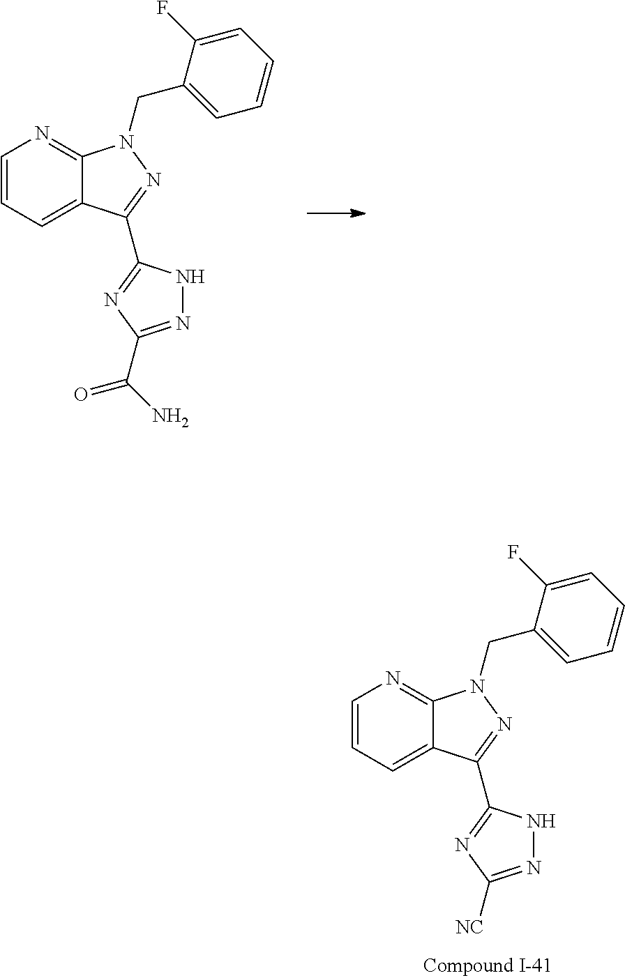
C1=CC=C2C(=N1)N(CC1=CC=CC=C1F)N=C2C1=NC([NC])=NN1.C1=CC=C2C(=N1)N(CC1=CC=CC=C1F)N=C2C1=NC(C(N)=O)=NN1
